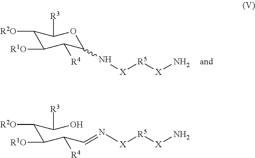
C1([R2O])C([R1O])C([R4])C(N[X][R5][X]N)OC1[R3].C(C(C([R4])C=N[X][R5][X]N)[R1O])(C(O)[R3])[R2O]
